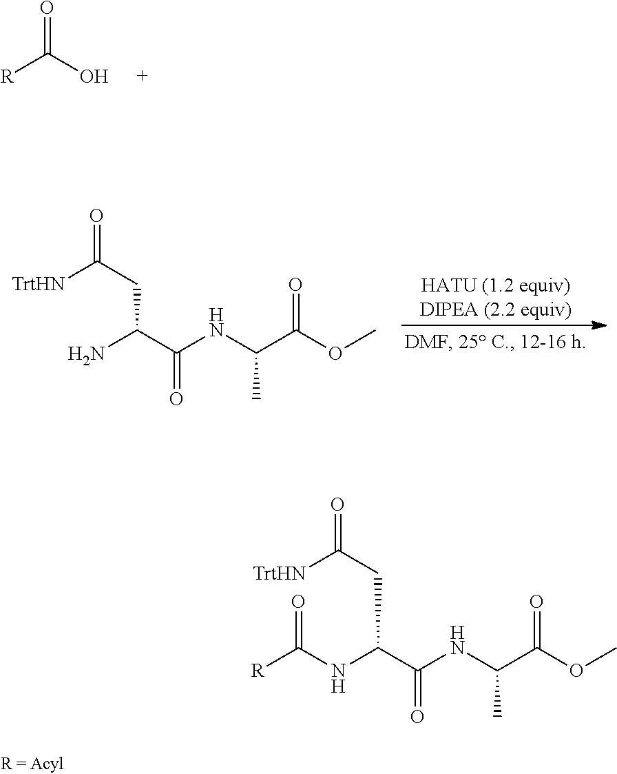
[R]C(O)=O.NC(C(NC(C(OC)=O)C)=O)CC(=O)[TrtHN].N(C(C(NC(C(OC)=O)C)=O)CC(=O)[TrtHN])C([R])=O
